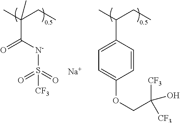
[Na].C(C([N-]S(=O)(=O)[CF3])=O)(C)(CC)C.C1(C(C)CC)=CC=C(OCC([CF3])(O)[CF3])C=C1
